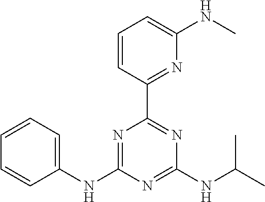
C1(NC2=NC(C3=NC(NC)=CC=C3)=NC(NC(C)C)=N2)=CC=CC=C1
